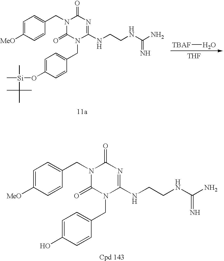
C(N1C(=O)N(CC2=CC=C(O[Si](C)(C)C(C)(C)C)C=C2)C(NCCNC(N)=N)=NC1=O)C1=CC=C([MeO])C=C1.[THF].[TBAF]O.C(N1C(=O)N(CC2=CC=C(O)C=C2)C(NCCNC(N)=N)=NC1=O)C1=CC=C([MeO])C=C1
